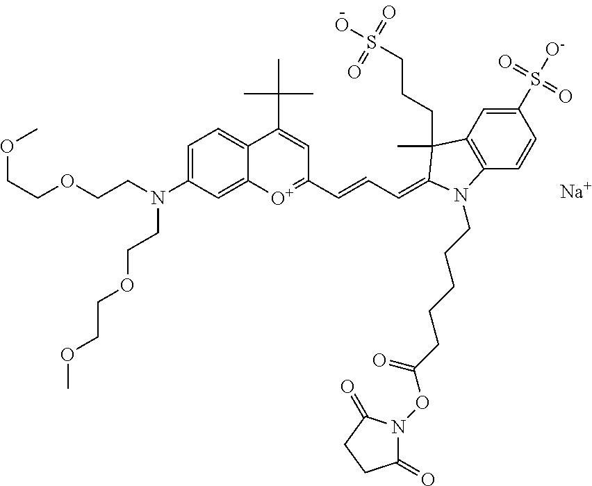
[Na].C1=C(N(CCOCCOC)CCOCCOC)C=C2C(=C1)C(C(C)(C)C)=CC(C=CC=C1C(CCCS(=O)(=O)O)(C)C3=C(C=CC(S(=O)(=O)[O-])=C3)N1CCCCCC(=O)ON1C(=O)CCC1=O)=[O+]2
